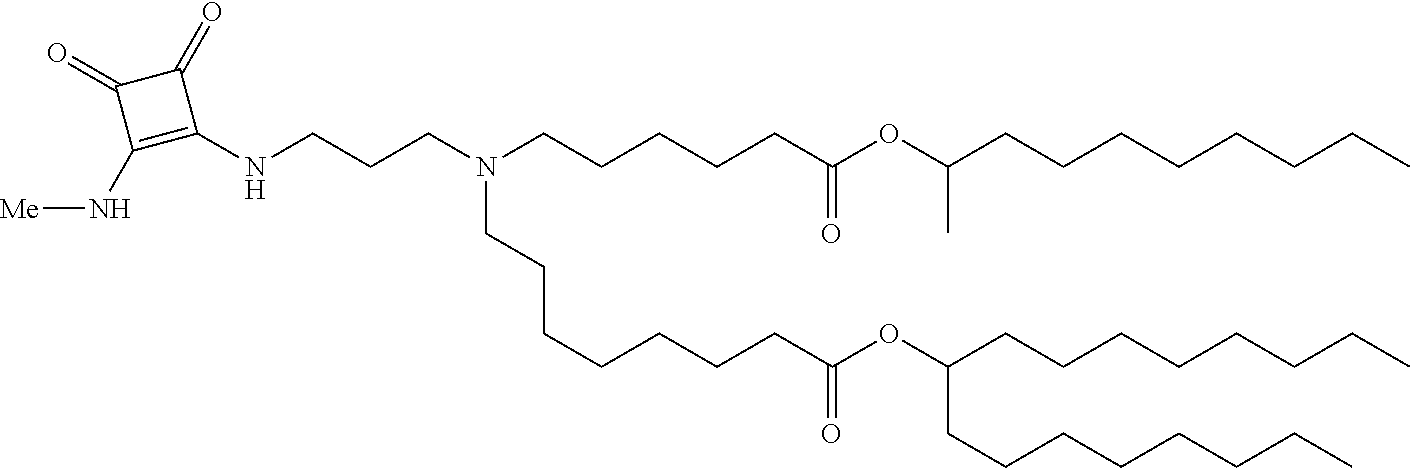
C(C(=O)OC(CCCCCCCC)CCCCCCCC)CCCCCCN(CCCCCC(=O)OC(CCCCCCCC)C)CCCNC1=C(N[Me])C(=O)C1=O
